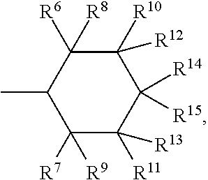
C1([R10])([R12])C([R6])([R8])C(C)C([R7])([R9])C([R11])([R13])C1([R14])[R15]
